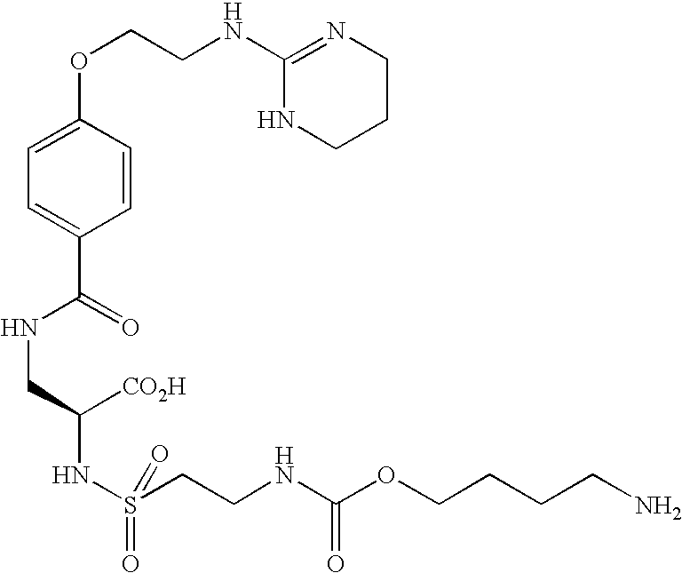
C1=C(OCCNC2=NCCCN2)C=CC(C(=O)NCC(NS(CCNC(OCCCCN)=O)(=O)=O)[CO2H])=C1
